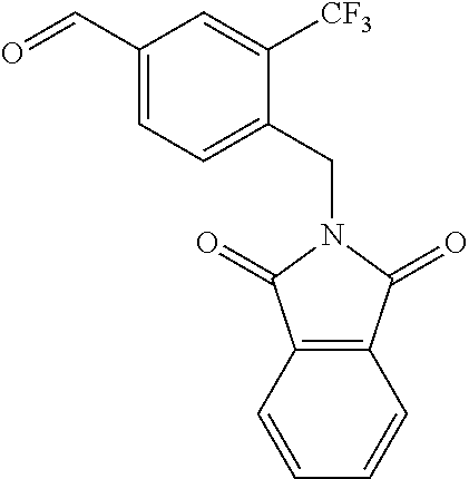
C1(C=O)=CC=C(CN2C(=O)C3=C(C2=O)C=CC=C3)C([CF3])=C1
